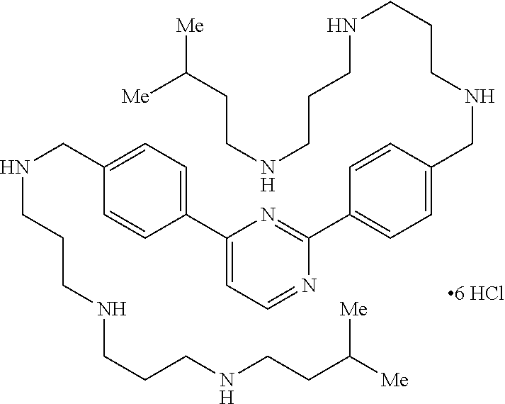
[Me]C(CCNCCCNCCCNCC1=CC=C(C2=NC(C3=CC=C(CNCCCNCCCNCCC([Me])[Me])C=C3)=CC=N2)C=C1)[Me]
